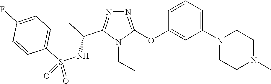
N1=C(OC2=CC(N3CCN(C)CC3)=CC=C2)N(CC)C(C(C)NS(C2=CC=C(F)C=C2)(=O)=O)=N1
